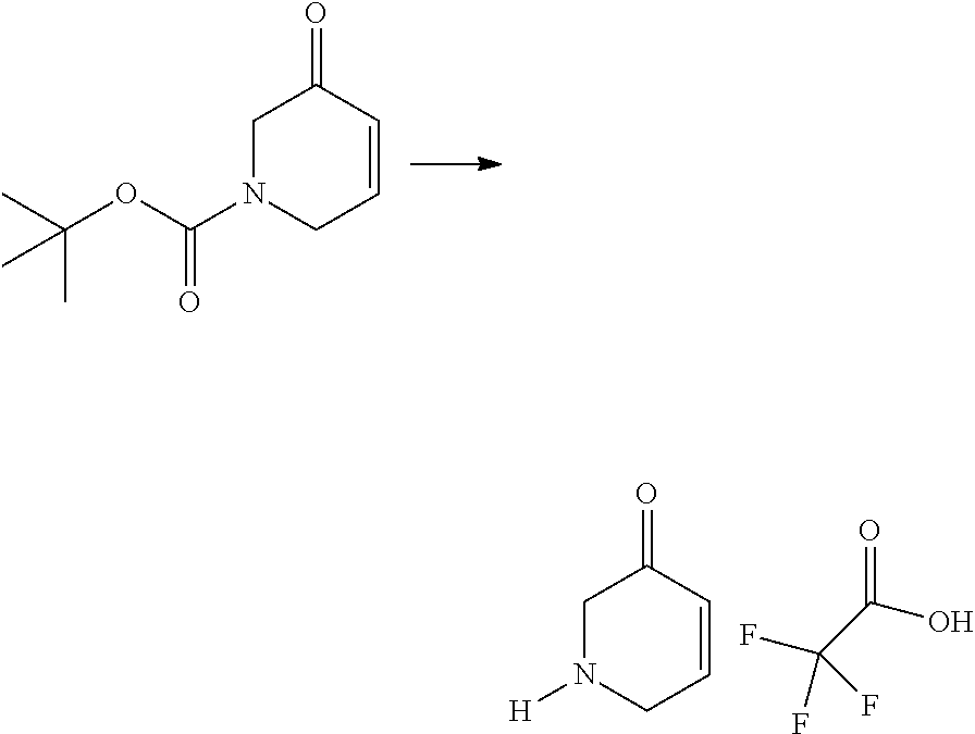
C1N(C(=O)OC(C)(C)C)CC=CC1=O.C1N([H])CC=CC1=O.FC(F)(C(=O)O)F
